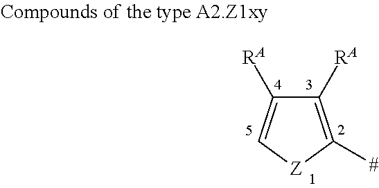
C1([RA])=C([#])[Z]C=C1[RA]
